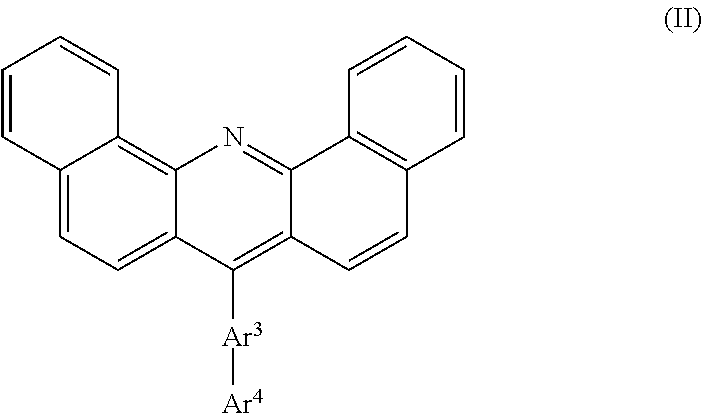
C1=CC2=CC=C3C(=C2C=C1)N=C1C(=C3[Ar3][Ar4])C=CC2=C1C=CC=C2
